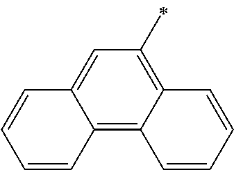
C1=CC2=C3C(=C(C)C=C2C=C1)C=CC=C3
